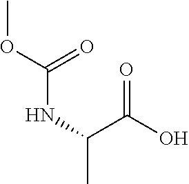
COC(=O)NC(C(=O)O)C
